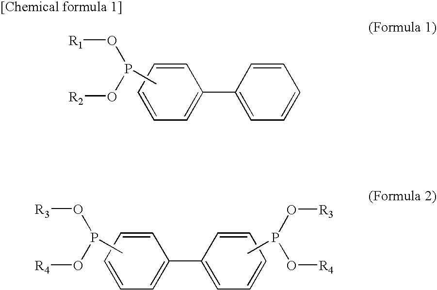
C1=CC=CC=C1C1=CC=CC=C1.CP(O[R1])O[R2].CP(O[R3])O[R4].C1=CC=CC=C1C1=CC=CC=C1.CP(O[R3])O[R4]
